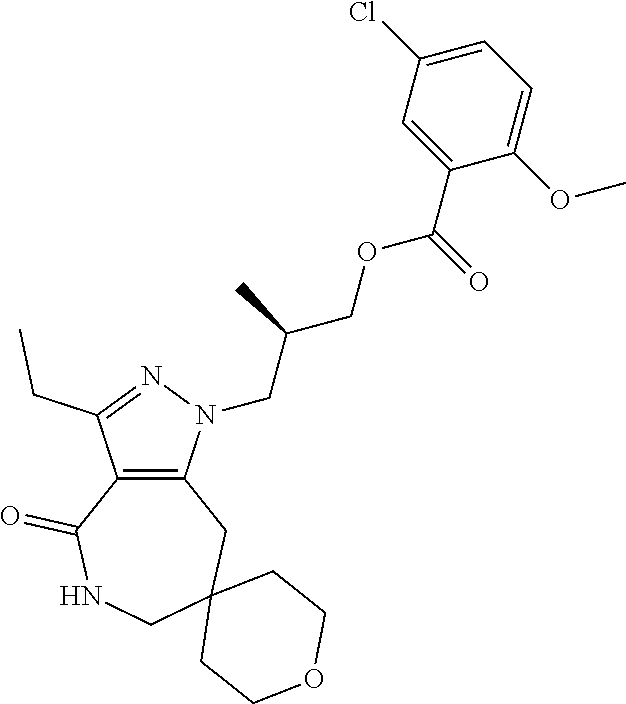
C12=C(N(CC(COC(C3=CC(Cl)=CC=C3OC)=O)C)N=C1CC)CC1(CNC2=O)CCOCC1
